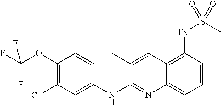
C(OC1=C(Cl)C=C(NC2=NC3=CC=CC(NS(C)(=O)=O)=C3C=C2C)C=C1)(F)(F)F
